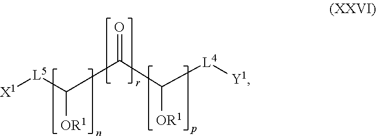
[X1][L5]C(C(=O)C([OR1])[L4][Y1])[OR1]
